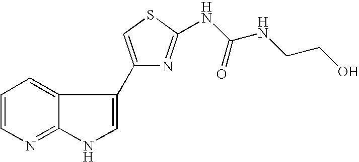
C12=NC=CC=C1C(C1=CSC(NC(NCCO)=O)=N1)=CN2
